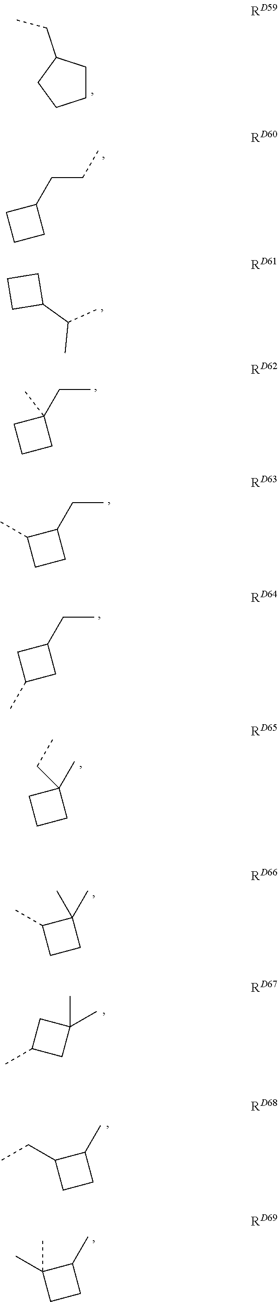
C1CC(CC)CC1.C1(CCC)CCC1.C1CCC1C(C)C.C1(CC)(C)CCC1.C1(CC)C(C)CC1.C1(CC)CC(C)C1.C1(C)(CC)CCC1.C1(C)(C)C(C)CC1.C1(C)CC(C)(C)C1.CCC1CCC1C.CC1(C)CCC1C
